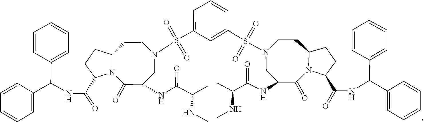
S(=O)(N1CC(NC(C(C)NC)=O)C(=O)N2C(C(=O)NC(C3=CC=CC=C3)C3=CC=CC=C3)CCC2CC1)(C1=CC(S(N2CCC3CCC(C(=O)NC(C4=CC=CC=C4)C4=CC=CC=C4)N3C(=O)C(NC(=O)C(C)NC)C2)(=O)=O)=CC=C1)=O
